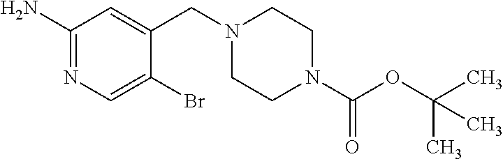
NC1=NC=C(Br)C(CN2CCN(C(OC(C)(C)C)=O)CC2)=C1
